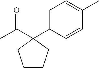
C(C1(C2=CC=C(C)C=C2)CCCC1)(C)=O
